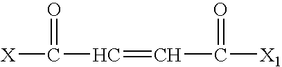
C([X])(=O)C=CC(=O)[X1]
